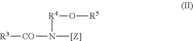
[R3][CO]N([[Z]])[R4]O[R5]
